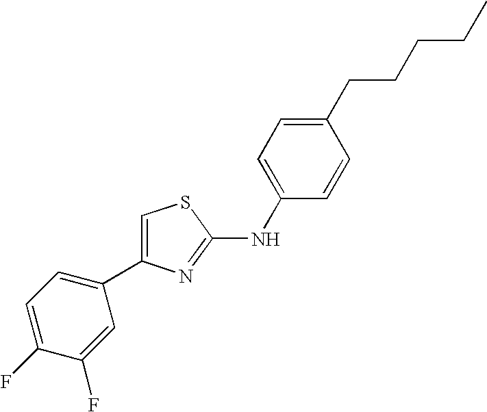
C1=C(NC2=NC(C3=CC=C(F)C(F)=C3)=CS2)C=CC(CCCCC)=C1
